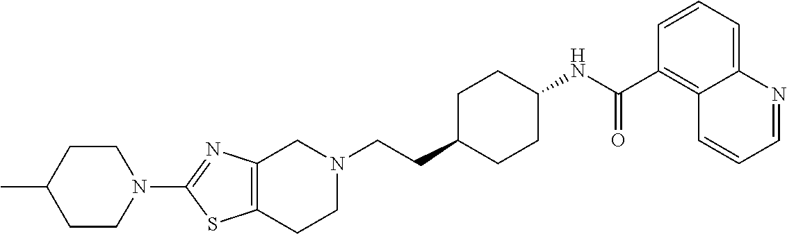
C1(N2CCC(C)CC2)=NC2=C(S1)CCN(CCC1CCC(NC(C3=C4C(=CC=C3)N=CC=C4)=O)CC1)C2
